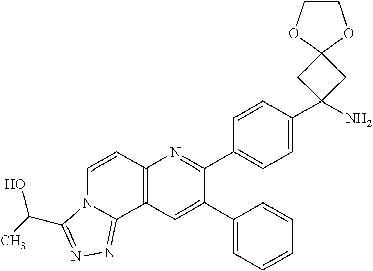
C1(C2=CC3=C(N=C2C2=CC=C(C4(N)CC5(C4)OCCO5)C=C2)C=CN2C3=NN=C2C(C)O)=CC=CC=C1
